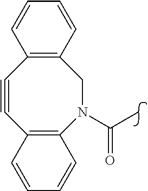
C1#CC2=C(N(C(=O)C)CC3=C1C=CC=C3)C=CC=C2
